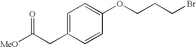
C1=C(CC([MeO])=O)C=CC(OCCCBr)=C1
